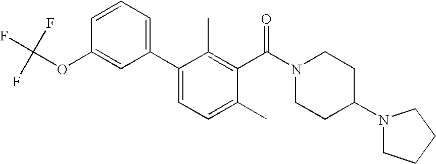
C1=C(C2=CC=CC(OC(F)(F)F)=C2)C(C)=C(C(N2CCC(N3CCCC3)CC2)=O)C(C)=C1
